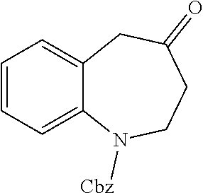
C1=CC=C2C(=C1)CC(=O)CCN2[Cbz]
